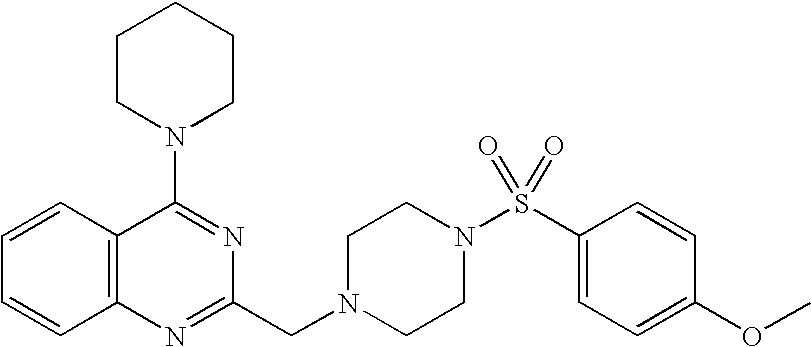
C1=CC2=C(C=C1)N=C(CN1CCN(S(C3=CC=C(OC)C=C3)(=O)=O)CC1)N=C2N1CCCCC1
